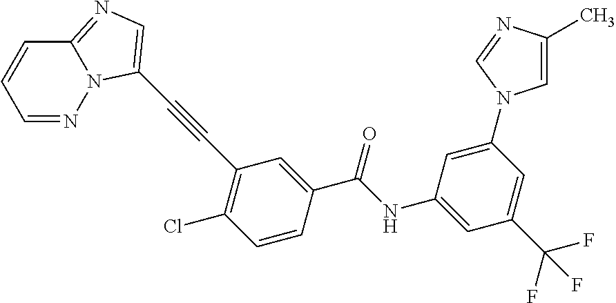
C12=NC=C(C#CC3=C(Cl)C=CC(C(=O)NC4=CC(C(F)(F)F)=CC(N5C=C(C)N=C5)=C4)=C3)N1N=CC=C2
